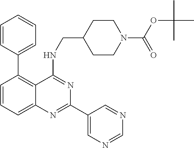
C1=CC=C2C(=C1C1=CC=CC=C1)C(NCC1CCN(C(OC(C)(C)C)=O)CC1)=NC(C1=CN=CN=C1)=N2
